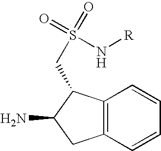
C12=C(C=CC=C1)CC(N)C2CS(=O)(=O)N[R]
